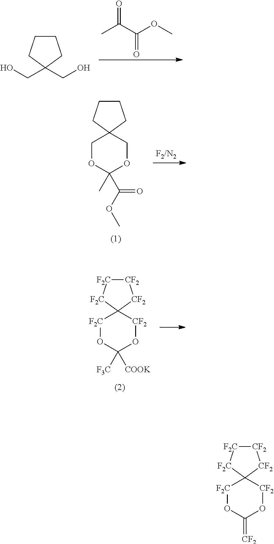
CC(C(OC)=O)=O.OCC1(CO)CCCC1.C1OC(C)(C(OC)=O)OCC12CCCC2.[F2C]1OC([F3C])([COOK])O[CF2]C12[CF2][CF2][F2C][F2C]2.[F2C]1OC(=[CF2])O[CF2]C12[CF2][CF2][F2C][F2C]2
